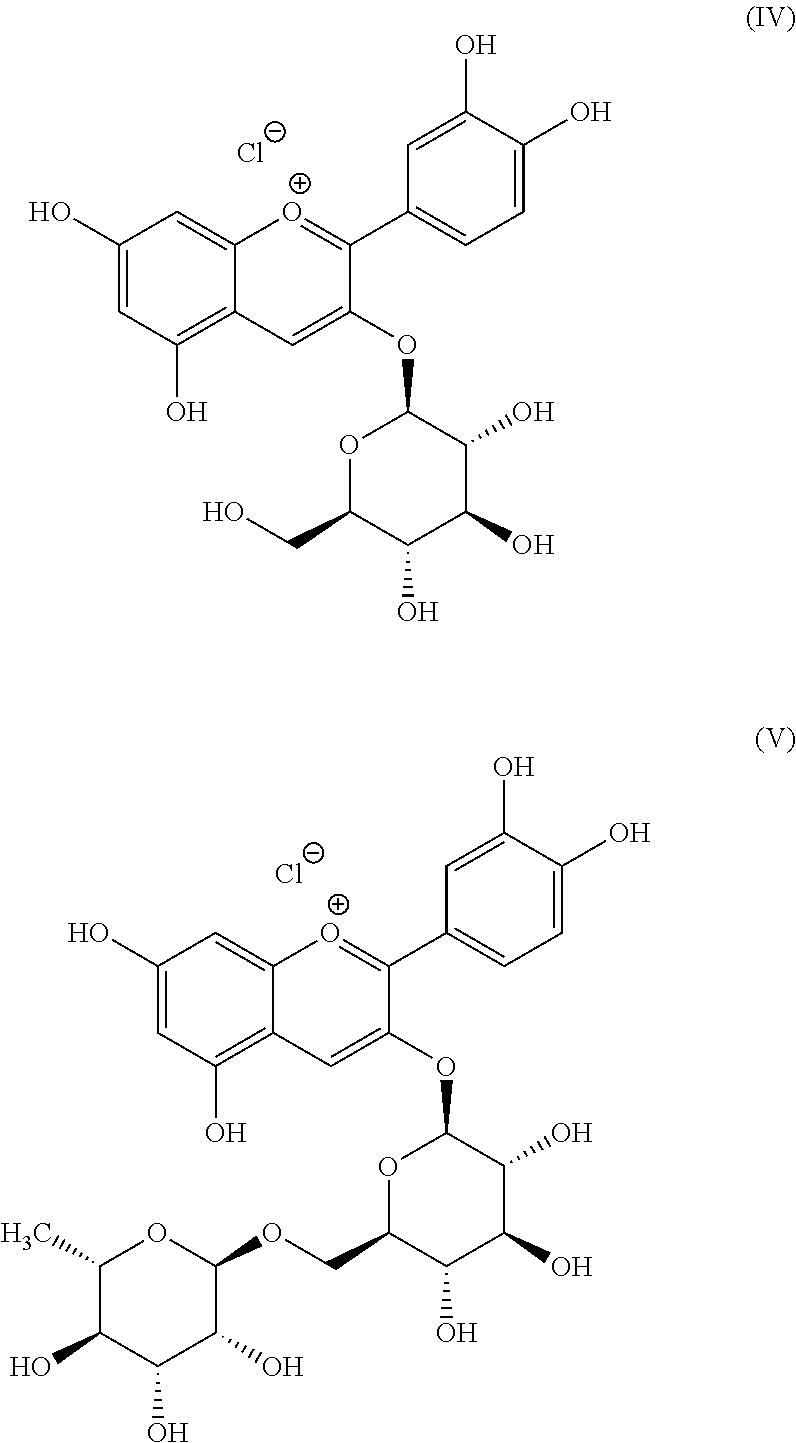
C1(O)=CC(O)=C2C(=C1)[O+]=C(C1=CC=C(O)C(O)=C1)C(OC1OC(CO)C(O)C(O)C1O)=C2.[Cl-].C1(O)=CC(O)=C2C(=C1)[O+]=C(C1=CC=C(O)C(O)=C1)C(OC1OC(COC3OC(C)C(O)C(O)C3O)C(O)C(O)C1O)=C2.[Cl-]
